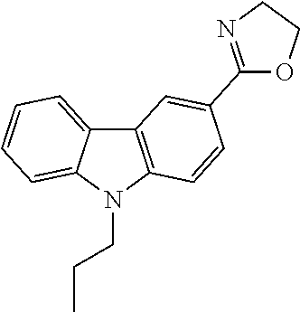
C12=C(N(CCC)C3=CC=CC=C13)C=CC(C1=NCCO1)=C2
